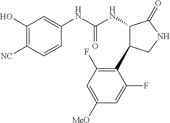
C1=CC([NC])=C(O)C=C1NC(NC1C(C2=C(F)C=C([MeO])C=C2F)CNC1=O)=O
